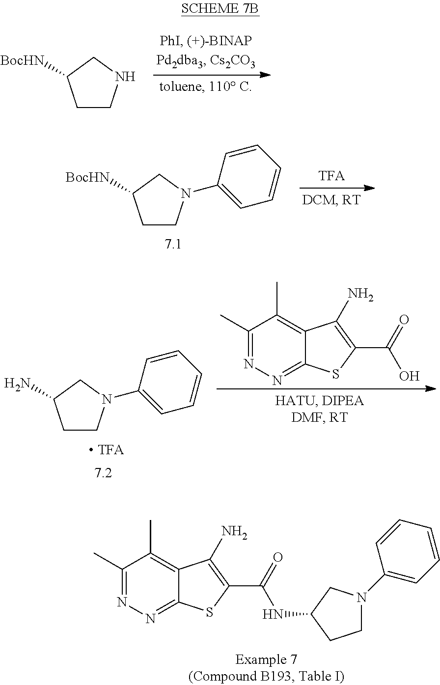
C1CNCC1[BocHN].C1CN(C2=CC=CC=C2)CC1[BocHN].C1CN(C2=CC=CC=C2)CC1N.C1(C)=NN=C2C(=C1C)C(N)=C(C(O)=O)S2.C1(C)=NN=C2C(=C1C)C(N)=C(C(NC1CN(C3=CC=CC=C3)CC1)=O)S2
